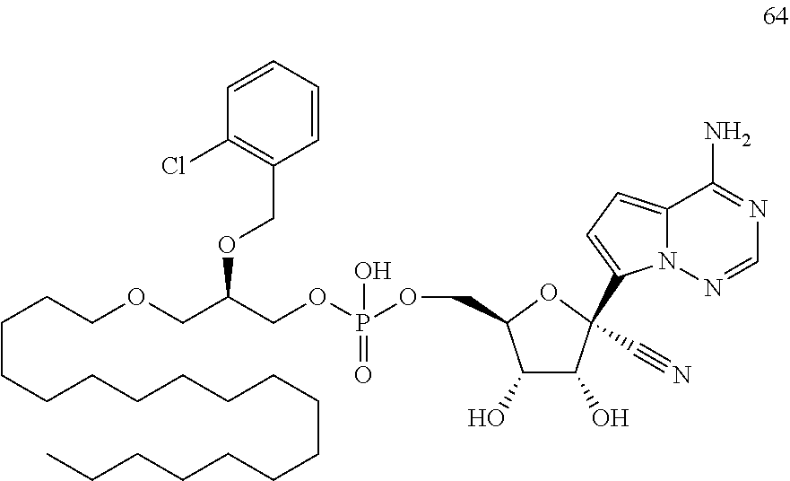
C1(COC(COCCCCCCCCCCCCCCCCCC)COP(OCC2C(O)C(O)C(C#N)(C3=CC=C4N3N=CN=C4N)O2)(O)=O)=C(Cl)C=CC=C1
